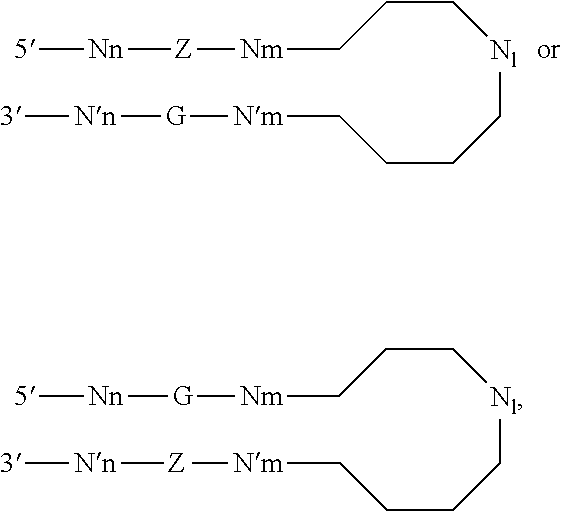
[Nm]([G][Nn][3])CCCC[Nl]CCC[Nm][Z][Nn][5].[Nm]([Z][Nn][3])CCCC[Nl]CCC[Nm][G][Nn][5]
